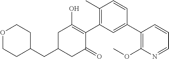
C1(CC2CC(=O)C(C3=C(C)C=CC(C4=C(OC)N=CC=C4)=C3)=C(O)C2)CCOCC1
